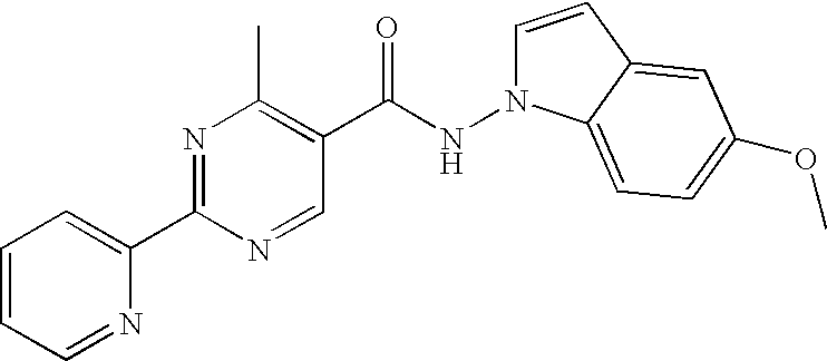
N1=C(C2=CC=CC=N2)N=CC(C(NN2C=CC3=CC(OC)=CC=C23)=O)=C1C
